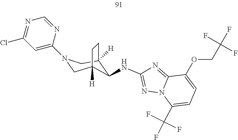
C12([H])CN(C3=CC(Cl)=NC=N3)CC([H])(CC1)C2NC1=NN2C(=N1)C(OCC(F)(F)F)=CC=C2C(F)(F)F
